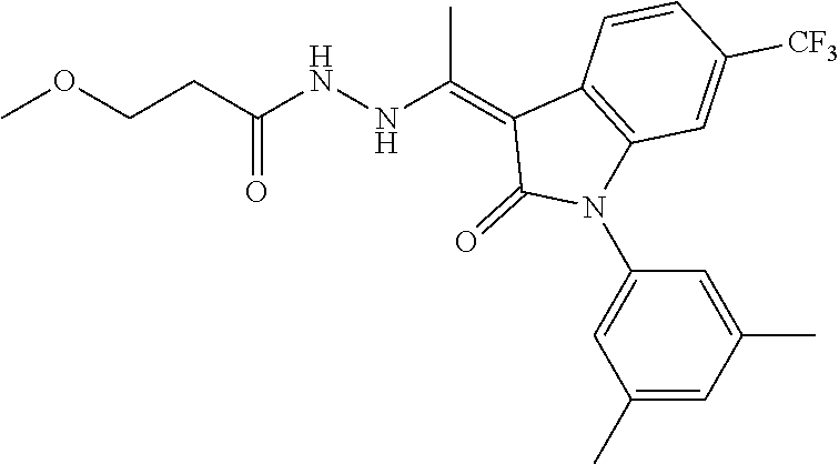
COCCC(=O)NNC(=C1C2=C(C=C([CF3])C=C2)N(C2=CC(C)=CC(C)=C2)C1=O)C
